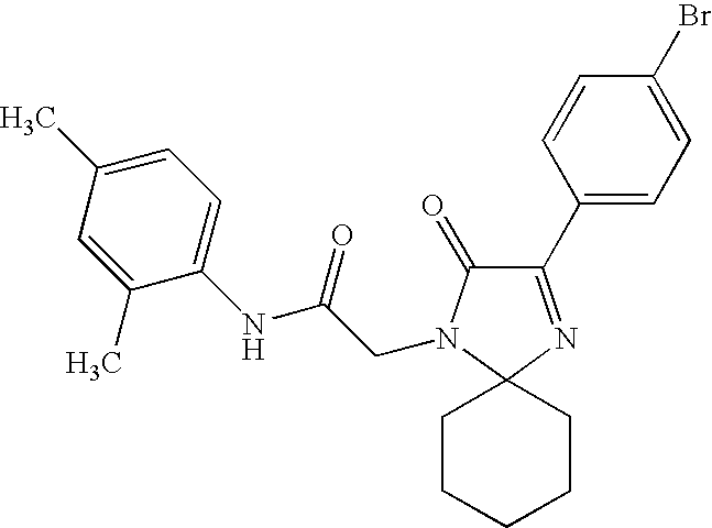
C1(C2=CC=C(Br)C=C2)=NC2(N(CC(=O)NC3=CC=C(C)C=C3C)C1=O)CCCCC2
